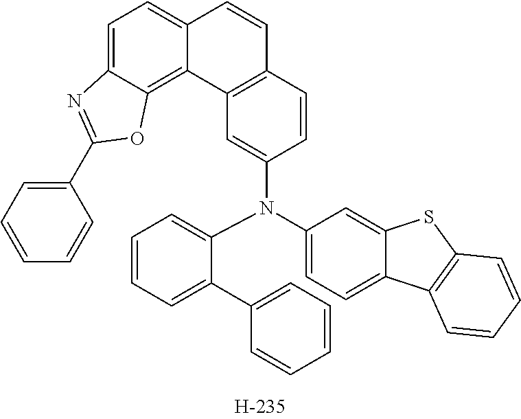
C1=CC=C(N(C2=CC=C3C(=C2)SC2=C3C=CC=C2)C2=CC3=C(C=C2)C=CC2=CC=C4C(=C32)OC(C2=CC=CC=C2)=N4)C(C2=CC=CC=C2)=C1
